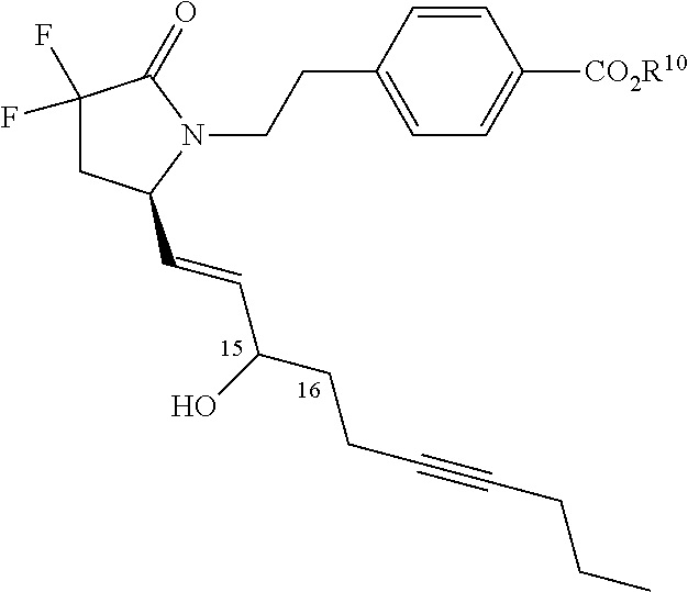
C1=CC(CCN2C(=O)C(F)(F)CC2C=CC(CCC#CCCC)O)=CC=C1[CO2R10]
